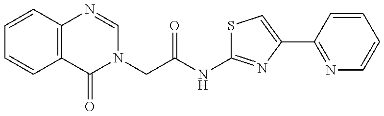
C(C(NC1=NC(C2=NC=CC=C2)=CS1)=O)N1C=NC2=C(C1=O)C=CC=C2
